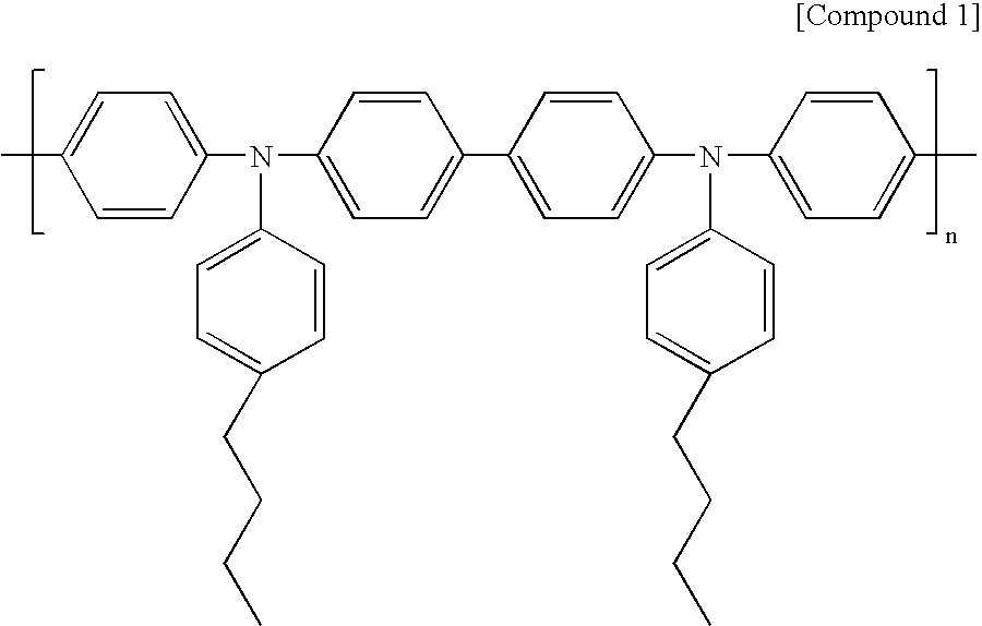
C1=C(C)C=CC(N(C2=CC=C(C3=CC=C(N(C4=CC=C(C)C=C4)C4=CC=C(CCCC)C=C4)C=C3)C=C2)C2=CC=C(CCCC)C=C2)=C1
